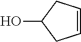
C1=CCC(O)C1
